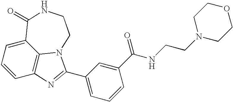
C1=CC2=C3C(=C1)C(=O)NCCN3C(C1=CC=CC(C(NCCN3CCOCC3)=O)=C1)=N2
